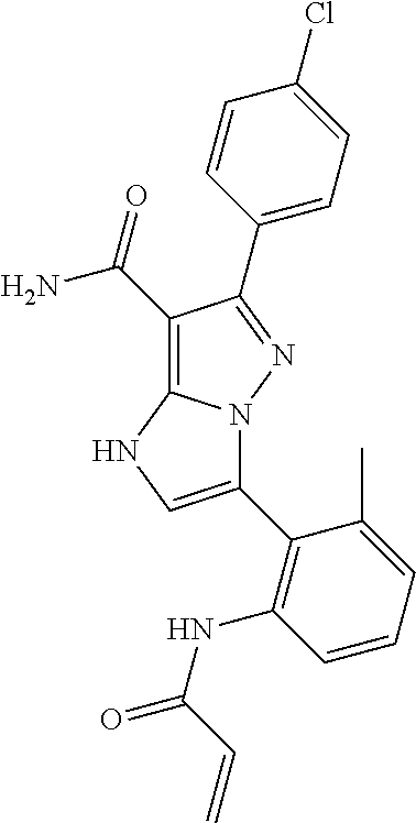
C1(C(=O)N)=C2N(N=C1C1=CC=C(Cl)C=C1)C(C1=C(NC(=O)C=C)C=CC=C1C)=CN2
